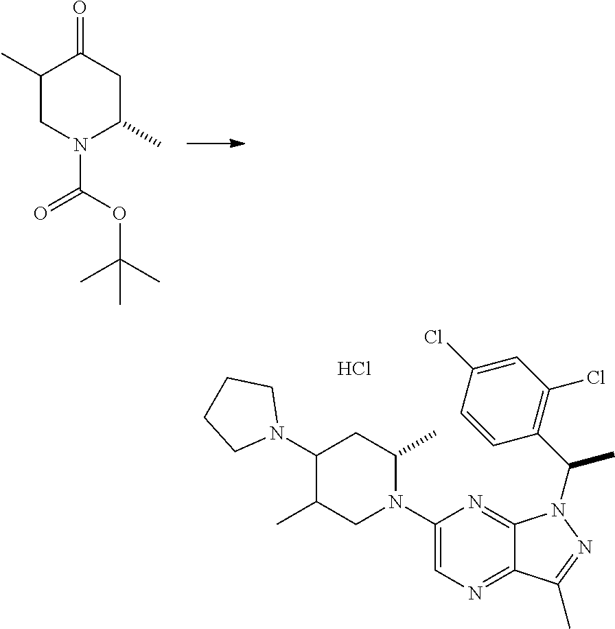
Cl.C1(N2C(C)CC(N3CCCC3)C(C)C2)=CN=C2C(=N1)N(C(C1=C(Cl)C=C(Cl)C=C1)C)N=C2C.C1(C)CN(C(=O)OC(C)(C)C)C(C)CC1=O
